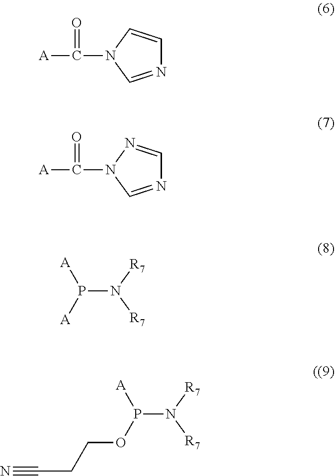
N1=CN(C([A])=O)C=C1.N1=CN(C([A])=O)N=C1.[R7]N([R7])P([A])[A].[R7]N([R7])P(OCCC#N)[A]
